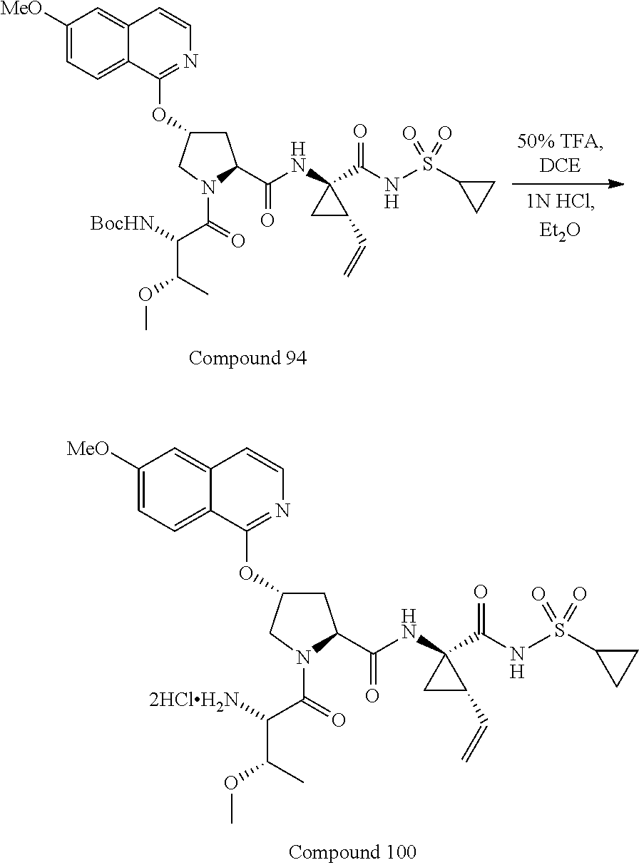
C1([MeO])=CC=C2C(=C1)C=CN=C2OC1CC(C(NC2(C(NS(C3CC3)(=O)=O)=O)CC2C=C)=O)N(C(C([2HClH2N])C(OC)C)=O)C1.C1([MeO])=CC=C2C(=C1)C=CN=C2OC1CC(C(NC2(C(NS(C3CC3)(=O)=O)=O)CC2C=C)=O)N(C(C([BocHN])C(OC)C)=O)C1
